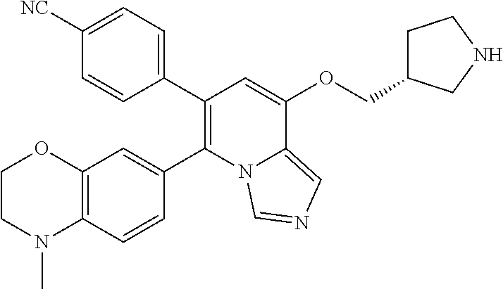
C1(C2=C(C3=CC4=C(C=C3)N(C)CCO4)N3C(=CN=C3)C(OCC3CCNC3)=C2)=CC=C([NC])C=C1
